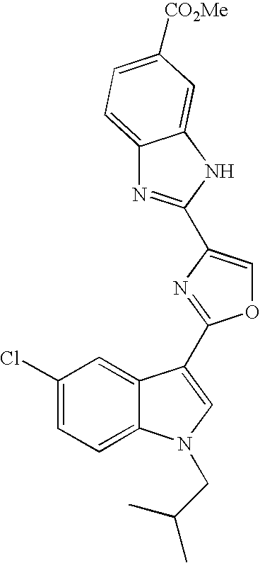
C1(Cl)=CC=C2C(=C1)C(C1=NC(C3=NC4=CC=C([CO2Me])C=C4N3)=CO1)=CN2CC(C)C
